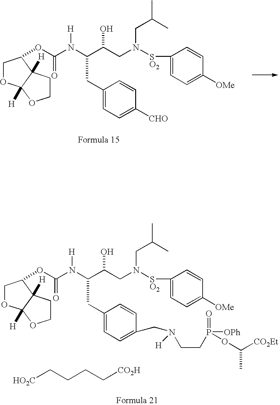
C1OC2([H])C([H])(CCO2)C1OC(N(C(C(CN(CC(C)C)[SO2]C1=CC=C([OMe])C=C1)O)CC1=CC=C([CHO])C=C1)[H])=O.C1OC2([H])C([H])(CCO2)C1OC(N(C(C(CN(CC(C)C)[SO2]C1=CC=C([OMe])C=C1)O)CC1=CC=C(CN(CCP(=O)([OPh])OC([CO2Et])C)[H])C=C1)[H])=O.[HO2C]CCCC[CO2H]
